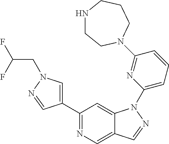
C1(C2=CN(CC(F)F)N=C2)=NC=C2C(=C1)N(C1=CC=CC(N3CCNCCC3)=N1)N=C2
